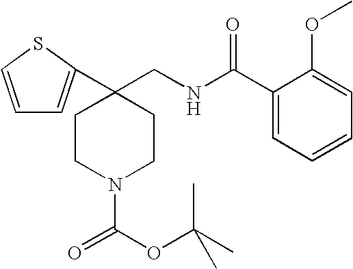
C1=CSC(C2(CNC(C3=CC=CC=C3OC)=O)CCN(C(OC(C)(C)C)=O)CC2)=C1
